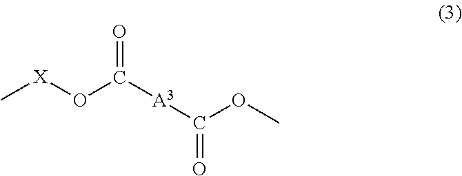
[X](OC([A3]C(OC)=O)=O)C
